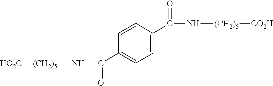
N([(CH2)5][CO2H])C(C1=CC=C(C(N[(CH2)5][HO2C])=O)C=C1)=O
